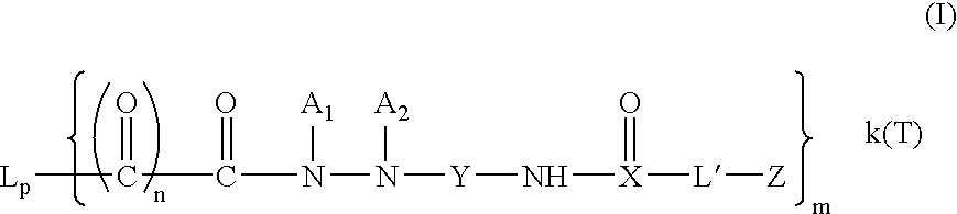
[Lp]C(C(N([A1])N([A2])[Y]N[X](=O)[L][Z])=O)=O
